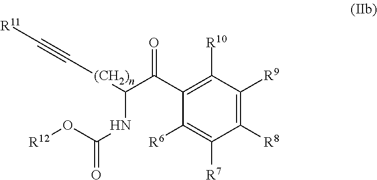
C1([R8])=C([R9])C([R10])=C(C(C([(CH2)n]C#C[R11])NC(O[R12])=O)=O)C([R6])=C1[R7]
